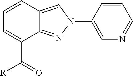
C1=CC=C(C(=O)[R])C2=NN(C3=CN=CC=C3)C=C12
